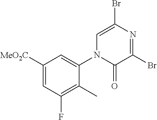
C1([MeO2C])=CC(F)=C(C)C(N2C(=O)C(Br)=NC(Br)=C2)=C1
